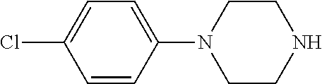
C1(N2CCNCC2)=CC=C(Cl)C=C1
